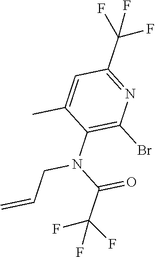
C1(N(C(C(F)(F)F)=O)CC=C)=C(Br)N=C(C(F)(F)F)C=C1C
